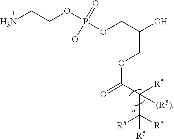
NCCOP(OCC(O)COC(C(C([R5])([R5])[R5])([R5])[(R5)])=O)(=O)O
